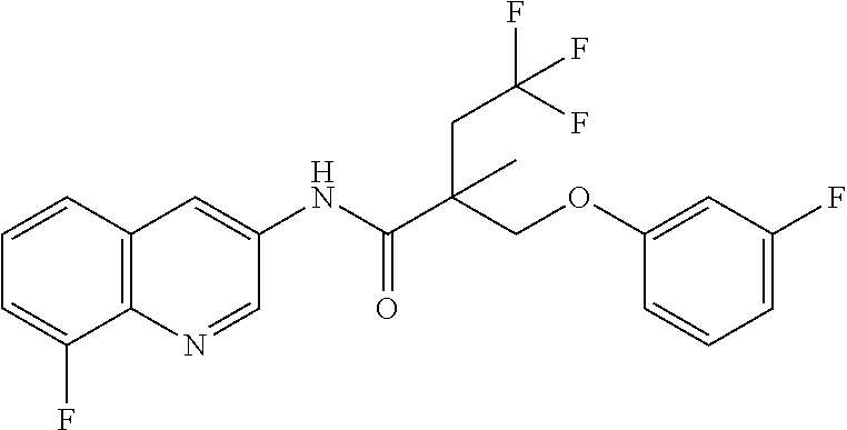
C1=CC2=C(C(F)=C1)N=CC(NC(=O)C(COC1=CC(F)=CC=C1)(CC(F)(F)F)C)=C2
